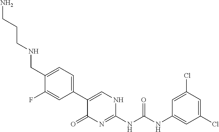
N(C1=NC(=O)C(C2=CC=C(CNCCCN)C(F)=C2)=CN1)C(NC1=CC(Cl)=CC(Cl)=C1)=O
